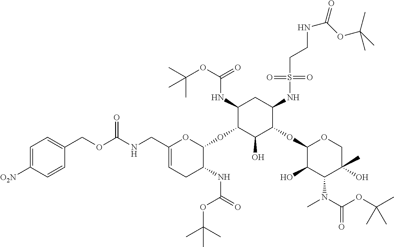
C1(CNC(OCC2=CC=C([O2N])C=C2)=O)=CCC(NC(=O)OC(C)(C)C)C(OC2C(O)C(OC3C(O)C(N(C)C(OC(C)(C)C)=O)C(O)(C)CO3)C(NS(=O)(=O)CCNC(=O)OC(C)(C)C)CC2NC(OC(C)(C)C)=O)O1
